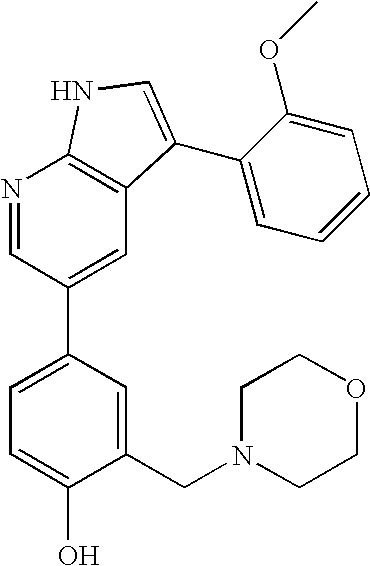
N1=CC(C2=CC=C(O)C(CN3CCOCC3)=C2)=CC2=C1NC=C2C1=CC=CC=C1OC
